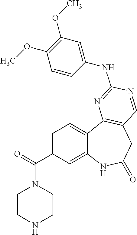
C12=CC(C(=O)N3CCNCC3)=CC=C1C1=C(CC(=O)N2)C=NC(NC2=CC(OC)=C(OC)C=C2)=N1
